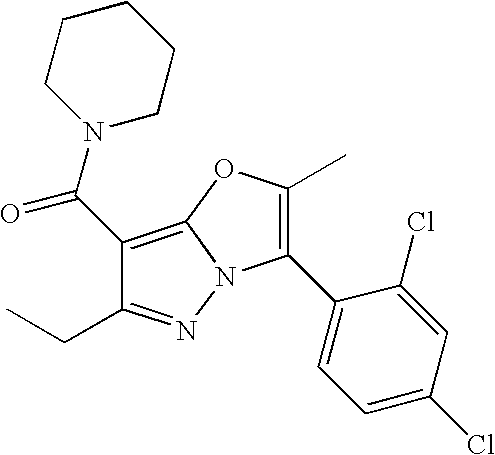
C1(C(N2CCCCC2)=O)=C2N(N=C1CC)C(C1=CC=C(Cl)C=C1Cl)=C(C)O2
